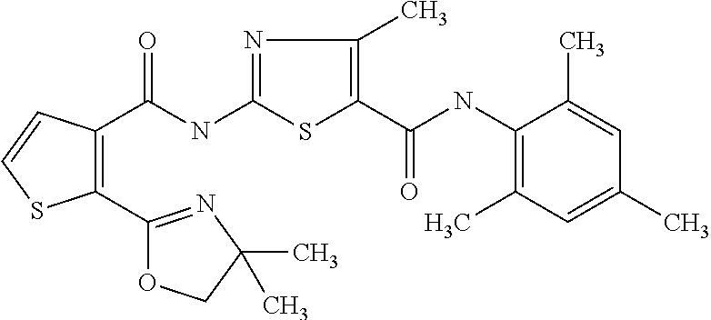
C1(C2=NC(C)(C)CO2)=C(C(NC2=NC(C)=C(C(NC3=C(C)C=C(C)C=C3C)=O)S2)=O)C=CS1
